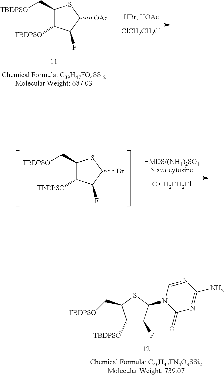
[ClCH2CH2Cl].C1(C[TBDPSO])C([TBDPSO])C(F)C([OAc])S1.[ClCH2CH2Cl].C1(C[TBDPSO])C([TBDPSO])C(F)C(Br)S1.C1([TBDPSO])C(F)C(N2C(=O)N=C(N)N=C2)SC1C[TBDPSO]
